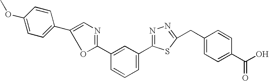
C1=C(C2=CN=C(C3=CC(C4=NN=C(CC5=CC=C(C(O)=O)C=C5)S4)=CC=C3)O2)C=CC(OC)=C1
